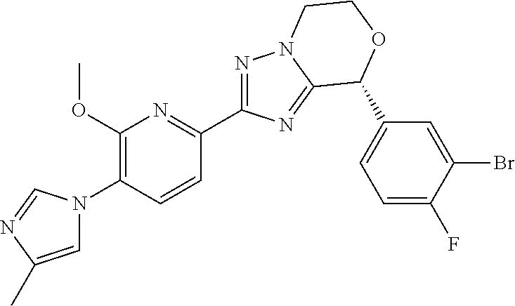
N1=C(C2=NC(OC)=C(N3C=C(C)N=C3)C=C2)N=C2N1CCOC2C1=CC=C(F)C(Br)=C1
